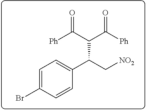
C1=C(Br)C=CC(C(C[NO2])C(C([Ph])=O)C([Ph])=O)=C1
